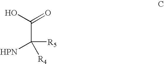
C(C([R5])([HPN])[R4])(O)=O
